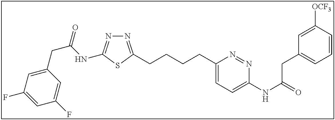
N1=C(CCCCC2=CC=C(NC(=O)CC3=CC=CC([OCF3])=C3)N=N2)SC(NC(CC2=CC(F)=CC(F)=C2)=O)=N1
